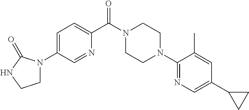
C1=C(N2CCNC2=O)C=NC(C(N2CCN(C3=NC=C(C4CC4)C=C3C)CC2)=O)=C1
